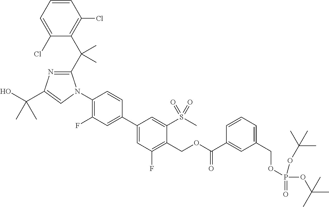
C1(Cl)=CC=CC(Cl)=C1C(C1=NC(C(O)(C)C)=CN1C1=C(F)C=C(C2=CC(F)=C(COC(C3=CC(COP(OC(C)(C)C)(OC(C)(C)C)=O)=CC=C3)=O)C(S(C)(=O)=O)=C2)C=C1)(C)C
